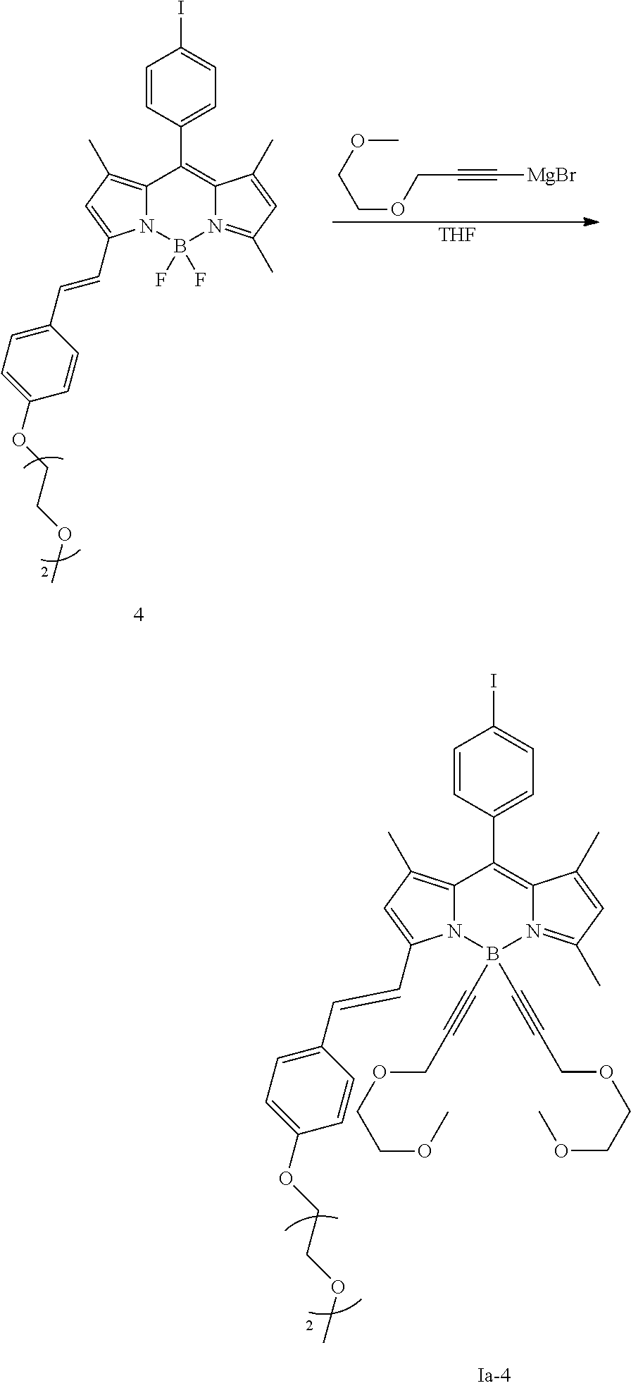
C1=CC(C2=C3N(=C(C)C=C3C)B(C#CCOCCOC)(C#CCOCCOC)N3C2=C(C)C=C3C=CC2=CC=C(OCCOC)C=C2)=CC=C1I.COCCOCC#C[MgBr].[THF].C1=CC(C2=C3N(=C(C)C=C3C)B(F)(F)N3C2=C(C)C=C3C=CC2=CC=C(OCCOC)C=C2)=CC=C1I
